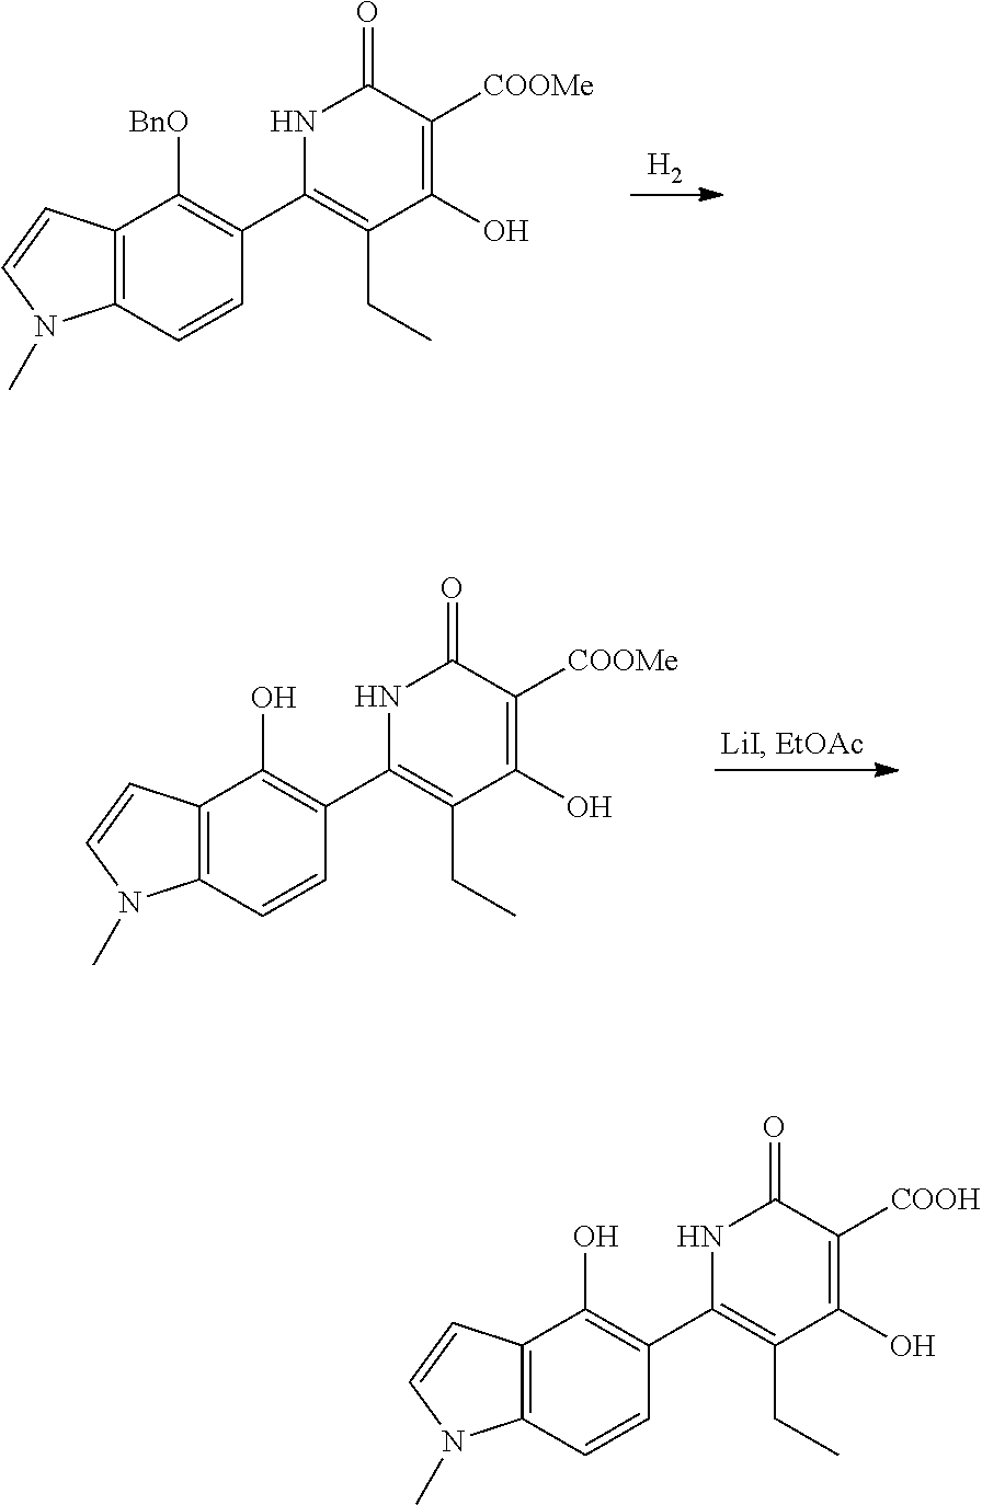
[H2].C12=C(C=CC(C3=C(CC)C(O)=C([COOMe])C(=O)N3)=C1[BnO])N(C)C=C2.C12=C(C=CC(C3=C(CC)C(O)=C([COOMe])C(=O)N3)=C1O)N(C)C=C2.C12=C(C=CC(C3=C(CC)C(O)=C([COOH])C(=O)N3)=C1O)N(C)C=C2
